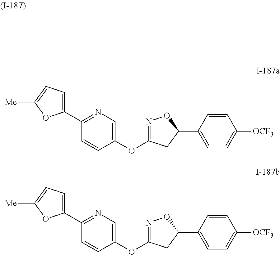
C1(C2=NC=C(OC3=NOC(C4=CC=C([OCF3])C=C4)C3)C=C2)=CC=C([Me])O1.C1(C2=NC=C(OC3=NOC(C4=CC=C([OCF3])C=C4)C3)C=C2)=CC=C([Me])O1
